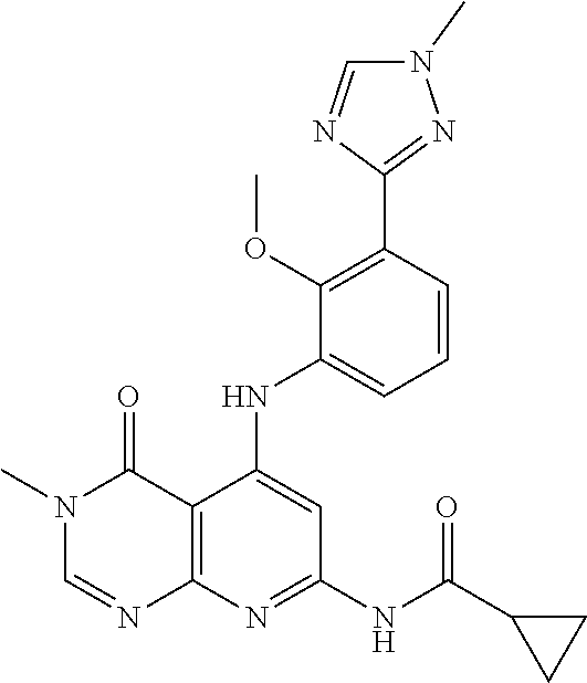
C12=C(N=C(NC(C3CC3)=O)C=C1NC1=CC=CC(C3=NN(C)C=N3)=C1OC)N=CN(C)C2=O
